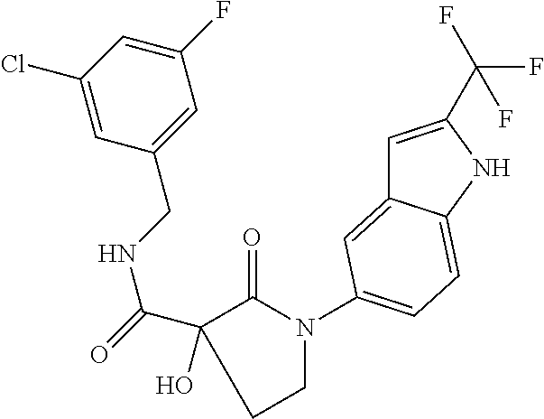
C1(F)=CC(Cl)=CC(CNC(C2(O)C(=O)N(C3=CC=C4C(=C3)C=C(C(F)(F)F)N4)CC2)=O)=C1
